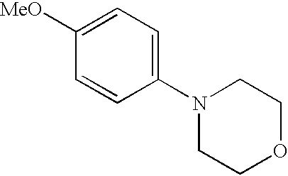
C1(N2CCOCC2)=CC=C([MeO])C=C1
